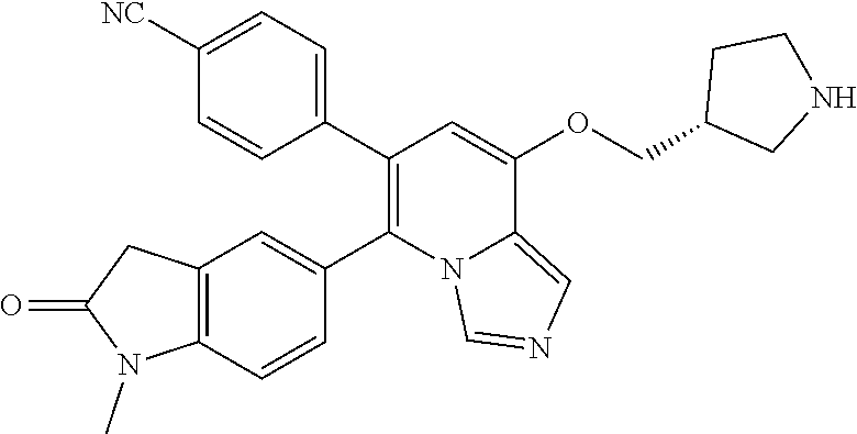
C1=CC(C2=C(C3=CC4=C(C=C3)N(C)C(=O)C4)N3C(=CN=C3)C(OCC3CNCC3)=C2)=CC=C1[NC]
